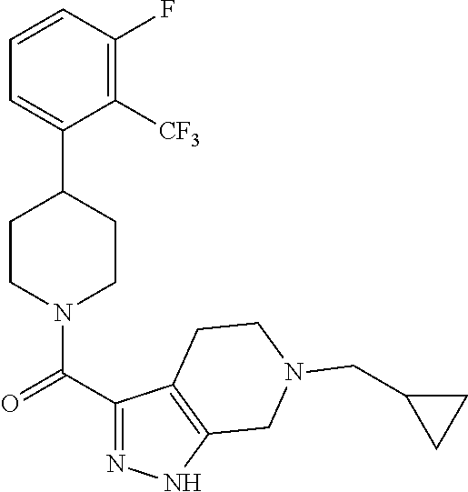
C1=CC(F)=C([CF3])C(C2CCN(C(C3=NNC4=C3CCN(CC3CC3)C4)=O)CC2)=C1
